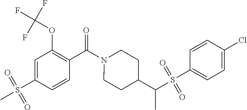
C1=C(S(C)(=O)=O)C=CC(C(N2CCC(C(S(C3=CC=C(Cl)C=C3)(=O)=O)C)CC2)=O)=C1OC(F)(F)F
